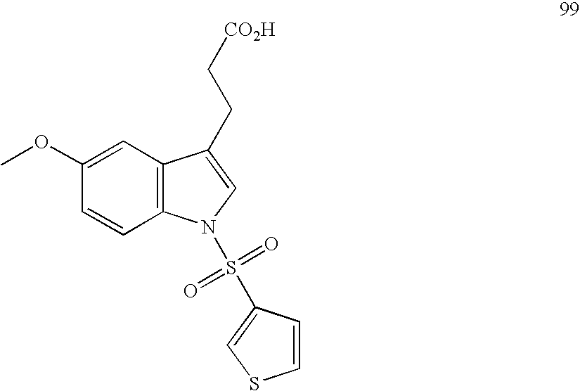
C1(OC)=CC2=C(C=C1)N(S(=O)(=O)C1=CSC=C1)C=C2CC[CO2H]
